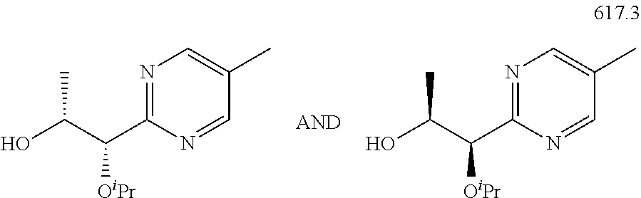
N1=C(C([OiPr])C(C)O)N=CC(C)=C1.N1=C(C([OiPr])C(C)O)N=CC(C)=C1
